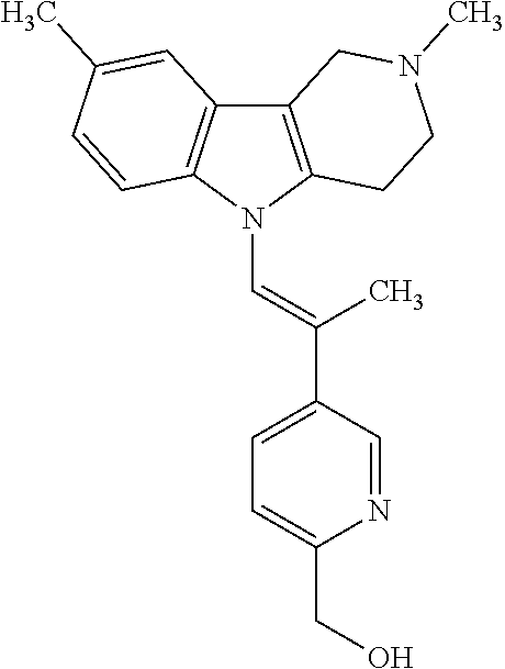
C12=C(N(C=C(C3=CC=C(CO)N=C3)C)C3=C1C=C(C)C=C3)CCN(C)C2
